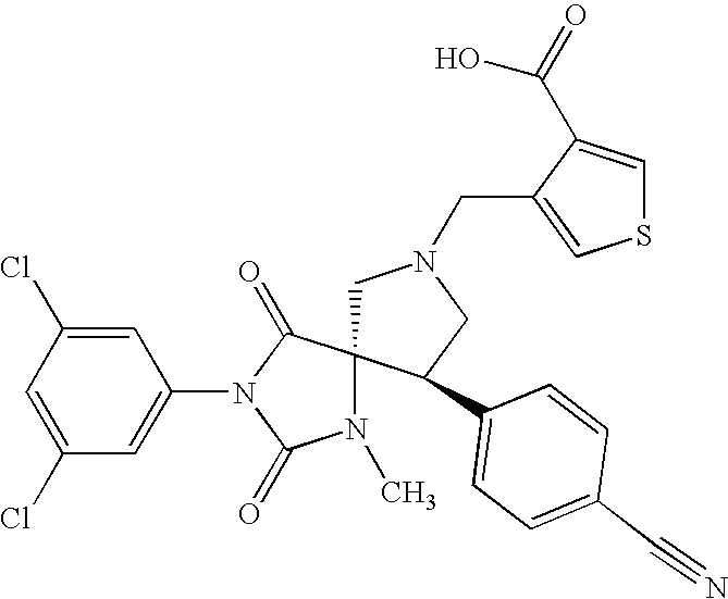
C1=C(Cl)C=C(N2C(=O)C3(N(C)C2=O)CN(CC2=CSC=C2C(O)=O)CC3C2=CC=C(C#N)C=C2)C=C1Cl
